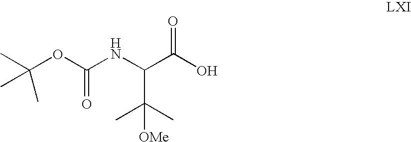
C(OC(NC(C(O)=O)C(C)(C)[OMe])=O)(C)(C)C
